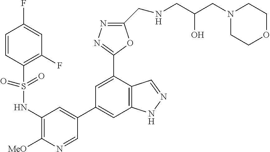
N(CC1=NN=C(C2=CC(C3=CC(NS(C4=C(F)C=C(F)C=C4)(=O)=O)=C([MeO])N=C3)=CC3=C2C=NN3)O1)CC(CN1CCOCC1)O
